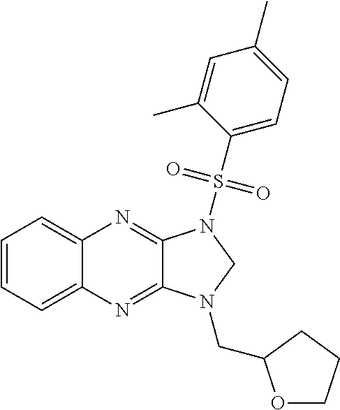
C1=CC=C2C(=C1)N=C1C(=N2)N(CC2OCCC2)CN1S(C1=CC=C(C)C=C1C)(=O)=O
